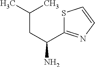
S1C(C(CC(C)C)N)=NC=C1
